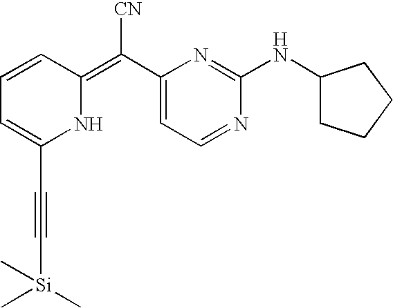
C1=CC(=C(C2=CC=NC(NC3CCCC3)=N2)[CN])NC(C#C[Si](C)(C)C)=C1
